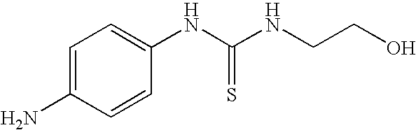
C1=C(N)C=CC(NC(NCCO)=S)=C1
